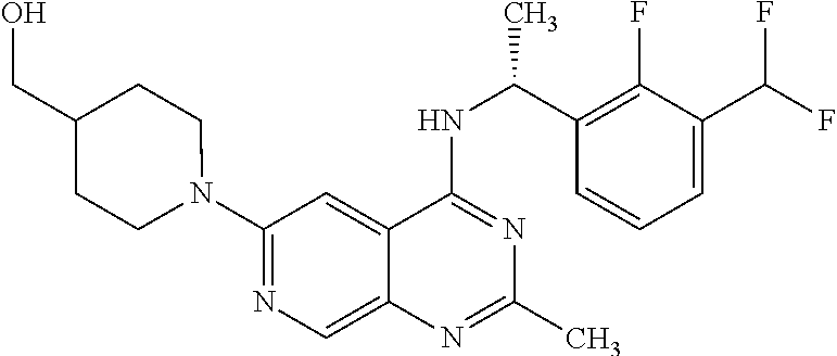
N1(C2=NC=C3C(=C2)C(NC(C2=C(F)C(C(F)F)=CC=C2)C)=NC(C)=N3)CCC(CO)CC1
